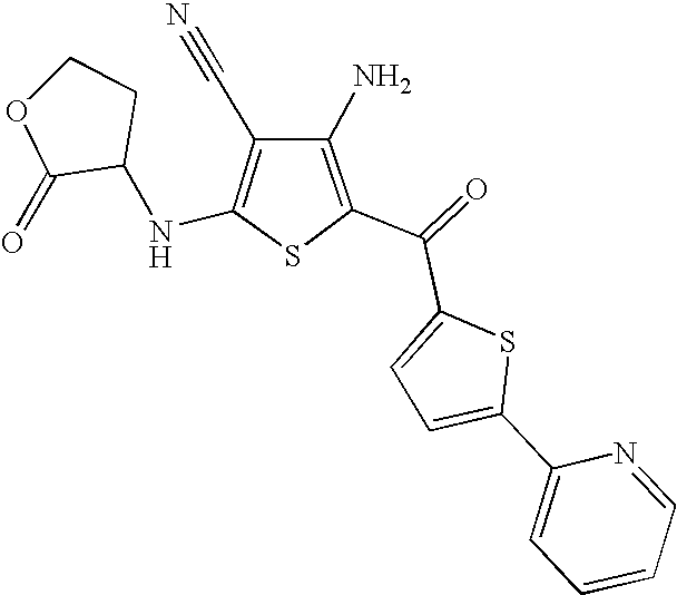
N(C1=C(C#N)C(N)=C(C(C2=CC=C(C3=CC=CC=N3)S2)=O)S1)C1CCOC1=O
